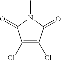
C1(Cl)=C(Cl)C(=O)N(C)C1=O
